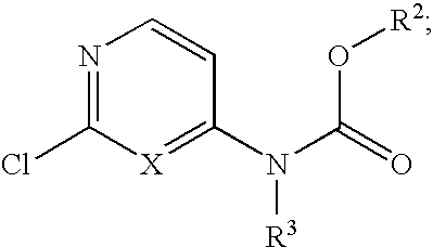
N1=C(Cl)[X]=C(N([R3])C(=O)O[R2])C=C1
